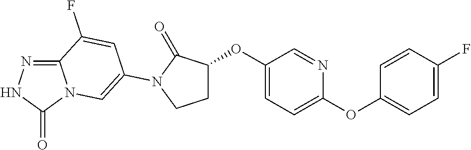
C12=NNC(=O)N1C=C(N1C(=O)C(OC3=CC=C(OC4=CC=C(F)C=C4)N=C3)CC1)C=C2F
